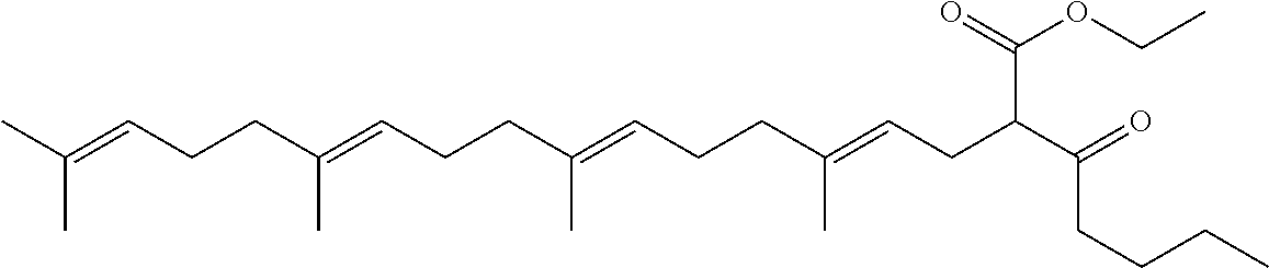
C(C=C(CCC=C(CCC=C(CCC=C(C)C)C)C)C)C(C(=O)CCCC)C(=O)OCC
